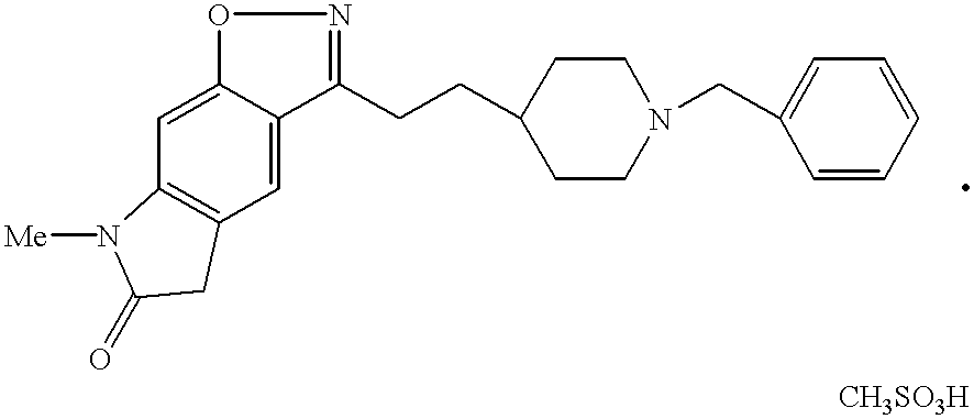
C1(CCC2CCN(CC3=CC=CC=C3)CC2)=NOC2=CC3=C(C=C12)CC(=O)N3[Me]
